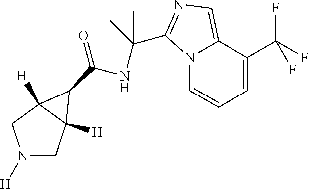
N1([H])CC2([H])C([H])(C1)C2C(=O)NC(C)(C)C1=NC=C2C(C(F)(F)F)=CC=CN21
